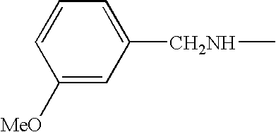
C1([MeO])=CC([CH2NH]C)=CC=C1
